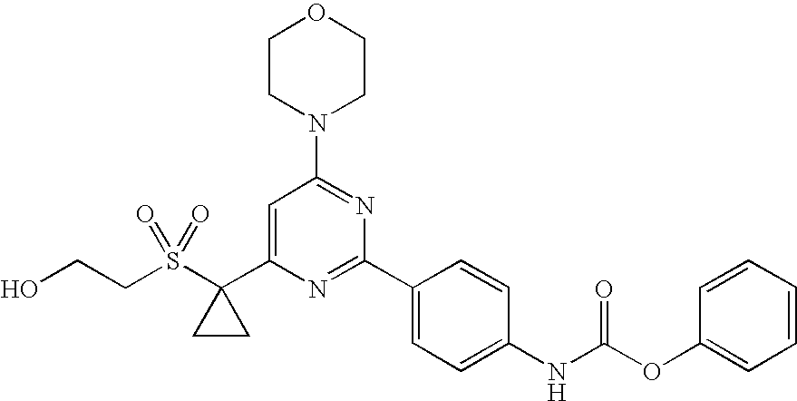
C1CN(C2=NC(C3=CC=C(NC(OC4=CC=CC=C4)=O)C=C3)=NC(C3(S(CCO)(=O)=O)CC3)=C2)CCO1
